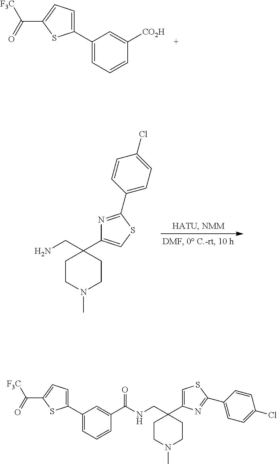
C1(C2=CC=C(C(=O)[F3C])S2)=CC=CC([CO2H])=C1.C1CN(C)CCC1(CN)C1=CSC(C2=CC=C(Cl)C=C2)=N1.C1(C2=CC=C(C(=O)[F3C])S2)=CC=CC(C(NCC2(C3=CSC(C4=CC=C(Cl)C=C4)=N3)CCN(C)CC2)=O)=C1
